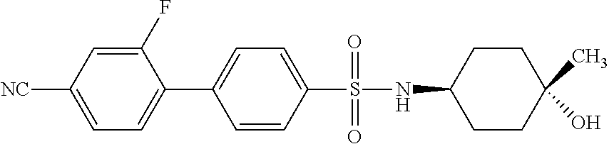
C1(F)=CC([NC])=CC=C1C1=CC=C(S(NC2CCC(C)(O)CC2)(=O)=O)C=C1
